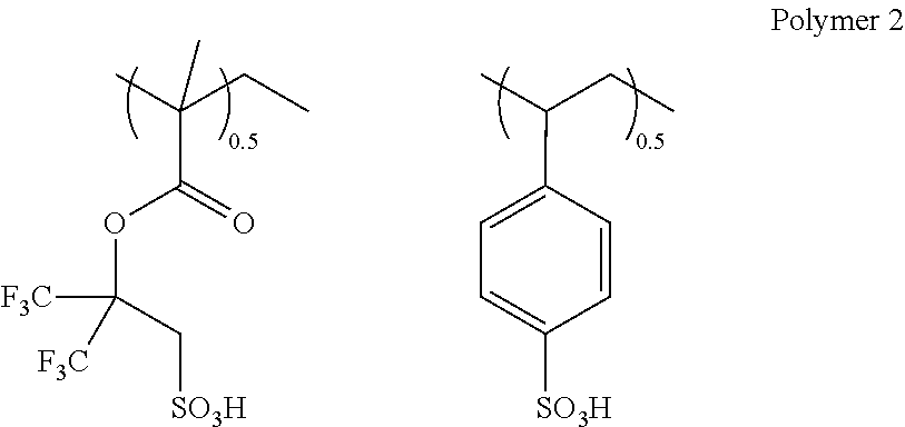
C(C(C)(CC)C)(OC([F3C])(C[SO3H])[F3C])=O.C1(C(C)CC)=CC=C([SO3H])C=C1
